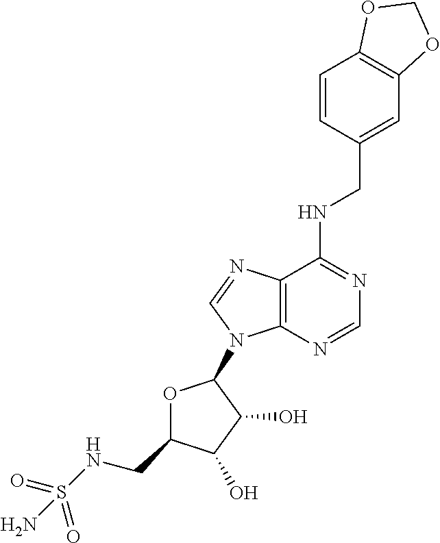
N(C1=NC=NC2=C1N=CN2C1OC(CNS(=O)(=O)N)C(O)C1O)CC1=CC2=C(C=C1)OCO2
